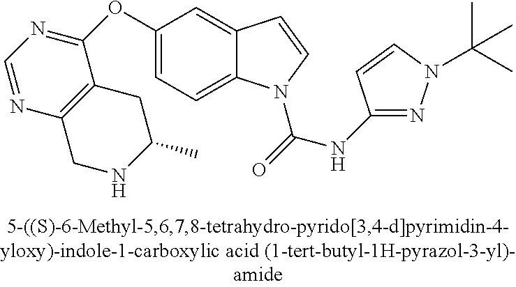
C1(OC2=NC=NC3=C2CC(C)NC3)=CC=C2C(=C1)C=CN2C(=O)NC1=NN(C(C)(C)C)C=C1
